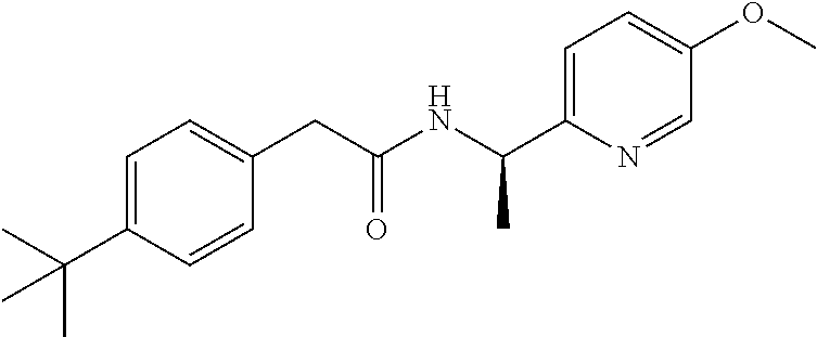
C1=C(C(C)(C)C)C=CC(CC(NC(C2=CC=C(OC)C=N2)C)=O)=C1
